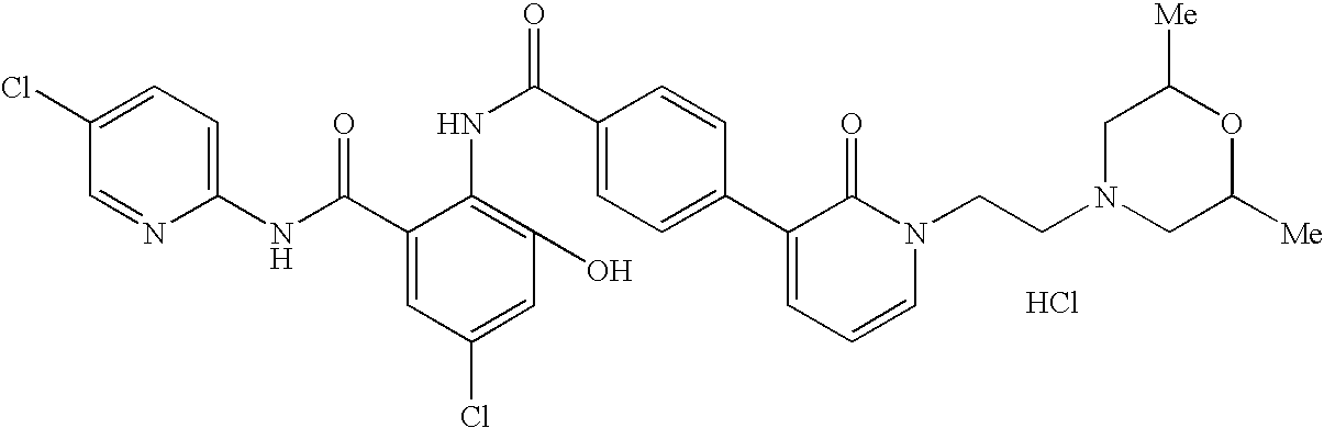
C1(NC(C2=CC(Cl)=CC(O)=C2NC(C2=CC=C(C3=CC=CN(CCN4CC([Me])OC([Me])C4)C3=O)C=C2)=O)=O)=CC=C(Cl)C=N1.Cl
